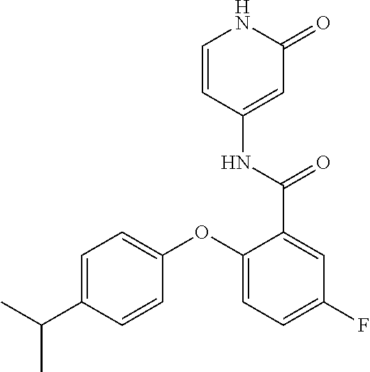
C1=CC(NC(=O)C2=CC(F)=CC=C2OC2=CC=C(C(C)C)C=C2)=CC(=O)N1
